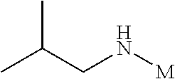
CC(CN[M])C
